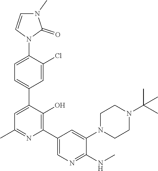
C1(C)=NC(C2=CN=C(NC)C(N3CCN(C(C)(C)C)CC3)=C2)=C(O)C(C2=CC=C(N3C(=O)N(C)C=C3)C(Cl)=C2)=C1
